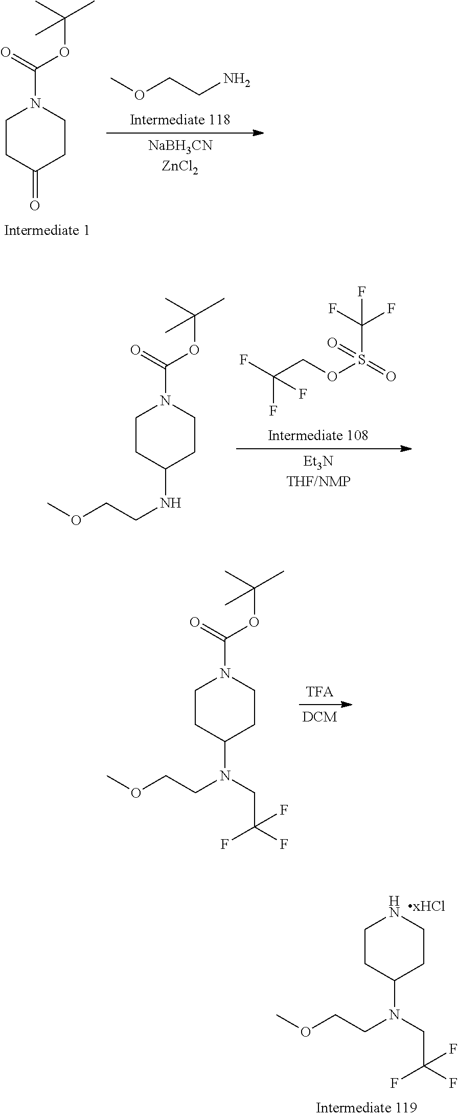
C1CC(N(CCOC)CC(F)(F)F)CCN1.C1CC(=O)CCN1C(OC(C)(C)C)=O.COCCN.C1CC(NCCOC)CCN1C(OC(C)(C)C)=O.FC(COS(=O)(C(F)(F)F)=O)(F)F.C1CC(N(CCOC)CC(F)(F)F)CCN1C(OC(C)(C)C)=O
